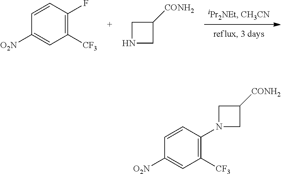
C1([O2N])=CC([CF3])=C(F)C=C1.N1CC([CONH2])C1.C1([O2N])=CC([CF3])=C(N2CC([CONH2])C2)C=C1
